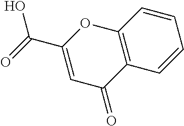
C12=C(C=CC=C1)C(=O)C=C(C(=O)O)O2
